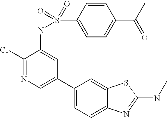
C1(Cl)=NC=C(C2=CC=C3C(=C2)SC(NC)=N3)C=C1NS(C1=CC=C(C(C)=O)C=C1)(=O)=O
